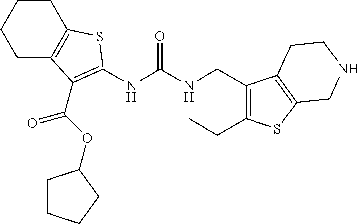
C1CC2=C(CC1)C(C(OC1CCCC1)=O)=C(NC(NCC1=C(CC)SC3=C1CCNC3)=O)S2
